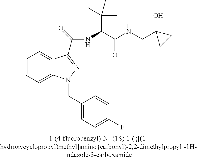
C1=CC=C2C(=C1)C(C(=O)NC(C(NCC1(O)CC1)=O)C(C)(C)C)=NN2CC1=CC=C(F)C=C1
